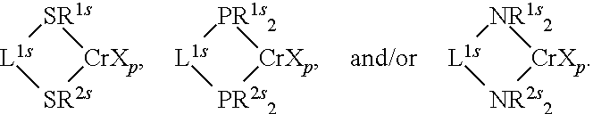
[SR1s]1[L1s][SR2s][CrXp]1.[PR1s2]1[L1s][PR2s2][CrXp]1.[NR1s2]1[L1s][NR2s2][CrXp]1
